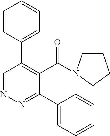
C1=CC(C2=C(C(=O)N3CCCC3)C(C3=CC=CC=C3)=NN=C2)=CC=C1
